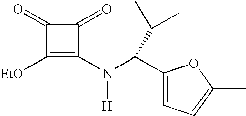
C1([EtO])=C(N(C(C2=CC=C(C)O2)C(C)C)[H])C(=O)C1=O
